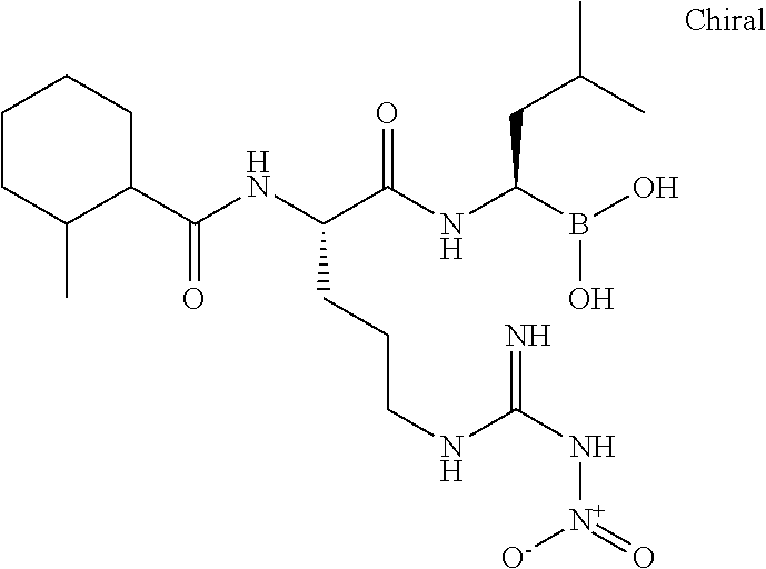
C1(C(NC(C(NC(B(O)O)CC(C)C)=O)CCCNC(N[N+](=O)[O-])=N)=O)CCCCC1C
